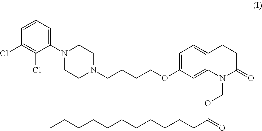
C1(N2CCN(CCCCOC3=CC=C4C(=C3)N(COC(CCCCCCCCCCC)=O)C(=O)CC4)CC2)=CC=CC(Cl)=C1Cl
